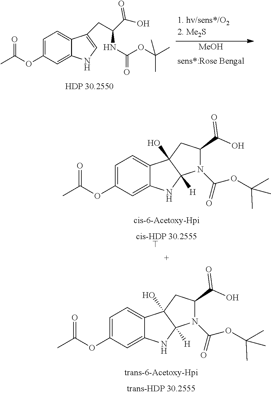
[MeOH].C1=C(OC(C)=O)C=C2C(=C1)C(CC(C(O)=O)NC(OC(C)(C)C)=O)=CN2.C1=C(OC(C)=O)C=C2C(=C1)C1(O)C([H])(N2)N(C(OC(C)(C)C)=O)C(C(O)=O)C1.C1=C(OC(C)=O)C=C2C(=C1)C1(O)C([H])(N2)N(C(OC(C)(C)C)=O)C(C(O)=O)C1
